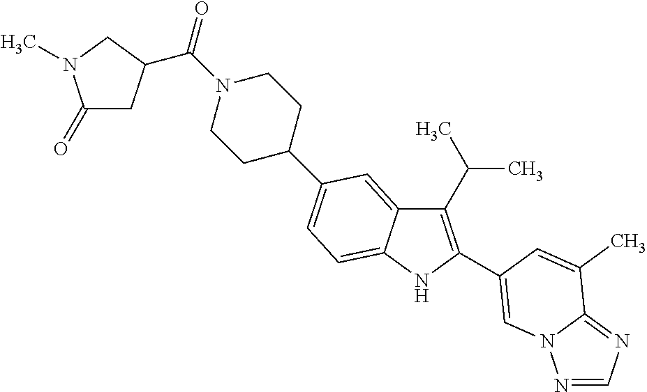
C1(=O)CC(C(=O)N2CCC(C3=CC=C4C(=C3)C(C(C)C)=C(C3=CN5N=CN=C5C(C)=C3)N4)CC2)CN1C
